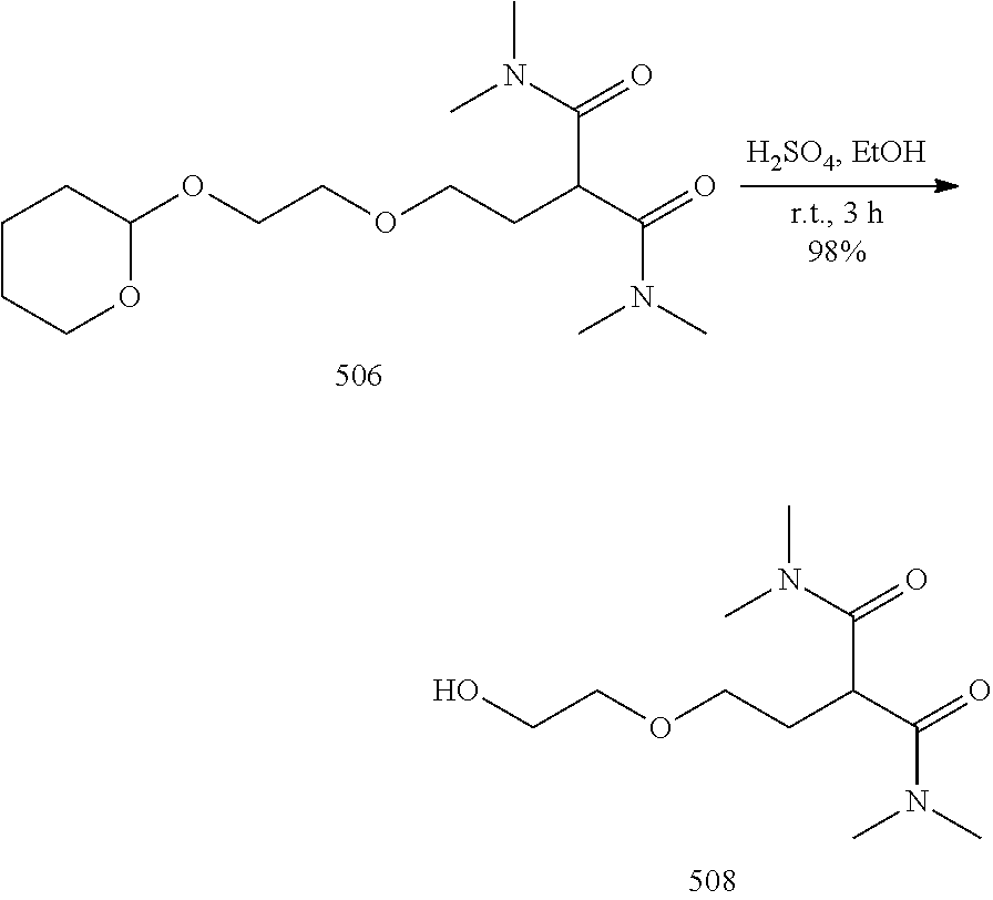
O(CCOCCC(C(N(C)C)=O)C(N(C)C)=O)C1CCCCO1.OCCOCCC(C(N(C)C)=O)C(N(C)C)=O
